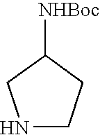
N1CCC([NHBoc])C1
